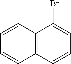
C1=CC2=C(C=C1)C=CC=C2Br
